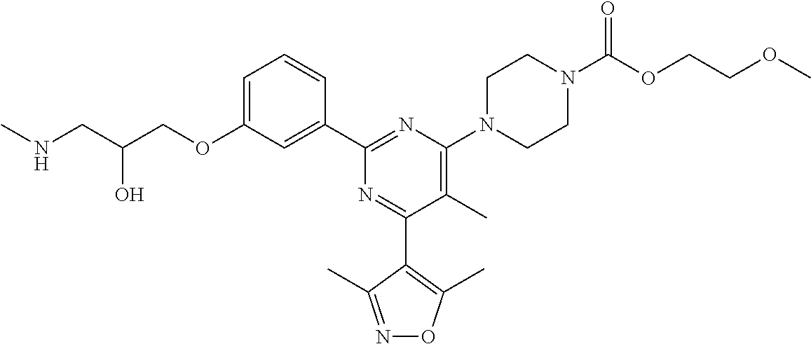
C1=C(OCC(CNC)O)C=C(C2=NC(N3CCN(C(OCCOC)=O)CC3)=C(C)C(C3=C(C)ON=C3C)=N2)C=C1
